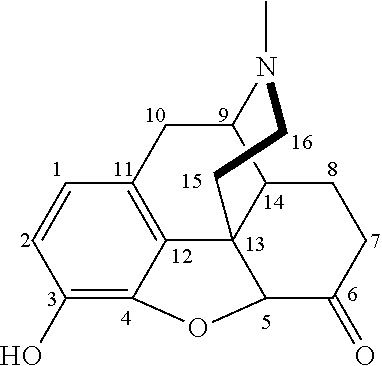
C12CC3=C4C5(C1CCC(=O)C5OC4=C(O)C=C3)CCN2C
